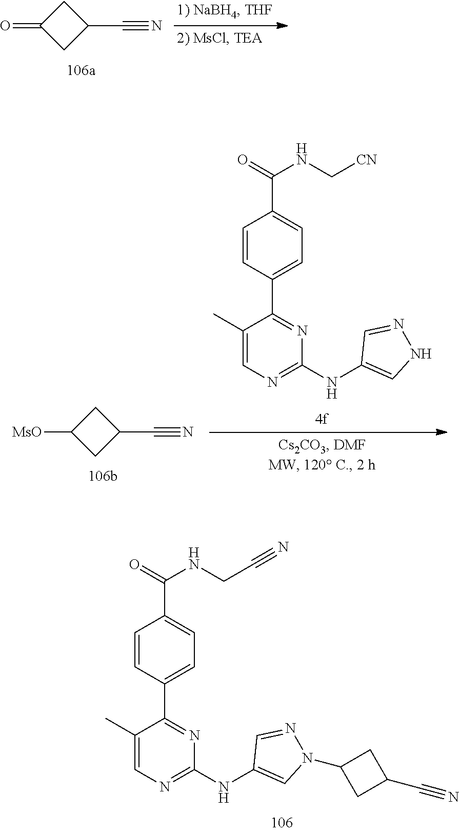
C1(C)=CN=C(NC2=CN(C3CC(C#N)C3)N=C2)N=C1C1=CC=C(C(=O)NCC#N)C=C1.C1(=O)CC(C#N)C1.C1([MsO])CC(C#N)C1.C1(C)=CN=C(NC2=CNN=C2)N=C1C1=CC=C(C(=O)NC[CN])C=C1
